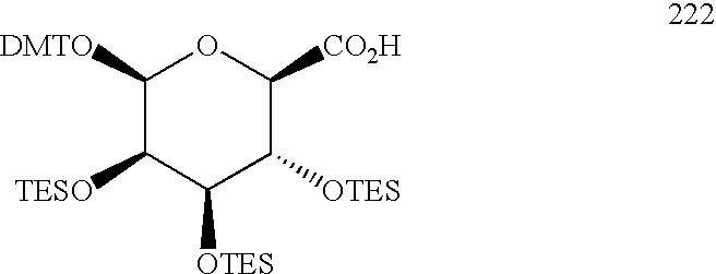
C1([DMTO])C([TESO])C([OTES])C([OTES])C([CO2H])O1
